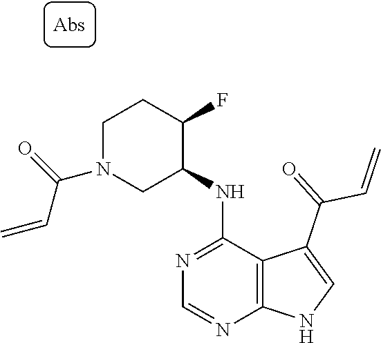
N1=C(NC2C(F)CCN(C(C=C)=O)C2)C2=C(N=C1)NC=C2C(=O)C=C
